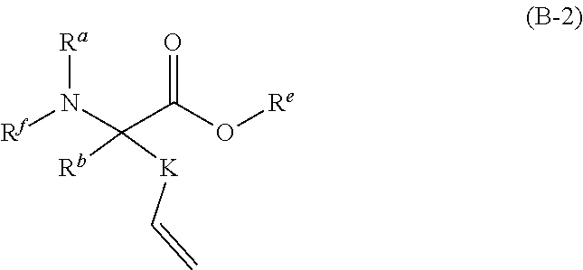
[Rf]N([Ra])C(C(O[Re])=O)([K]C=C)[Rb]
